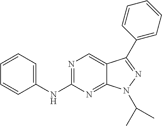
N1=C(NC2=CC=CC=C2)N=C2C(=C1)C(C1=CC=CC=C1)=NN2C(C)C
